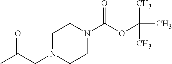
CC(CN1CCN(C(OC(C)(C)C)=O)CC1)=O
